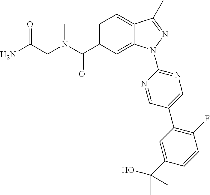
C(N(C)C(C1=CC=C2C(=C1)N(C1=NC=C(C3=C(F)C=CC(C(O)(C)C)=C3)C=N1)N=C2C)=O)C(=O)N
